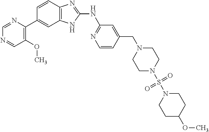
C1(OC)=C(C2=CC3=C(C=C2)N=C(NC2=NC=CC(CN4CCN(S(N5CCC(OC)CC5)(=O)=O)CC4)=C2)N3)N=CN=C1
